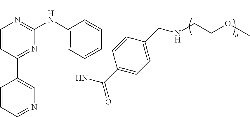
C1=CC(C2=CN=CC=C2)=NC(NC2=CC(NC(=O)C3=CC=C(CNCCOC)C=C3)=CC=C2C)=N1
